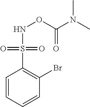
C1=CC=CC(Br)=C1S(=O)(=O)NOC(N(C)C)=O
